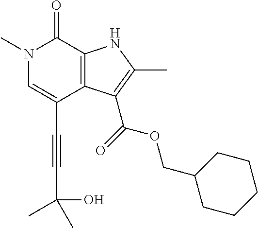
C(C1=CN(C)C(=O)C2=C1C(C(=O)OCC1CCCCC1)=C(C)N2)#CC(C)(O)C
